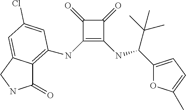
C1(=O)C(NC2=C3C(=O)NCC3=CC(Cl)=C2)=C(NC(C(C)(C)C)C2=CC=C(C)O2)C1=O
